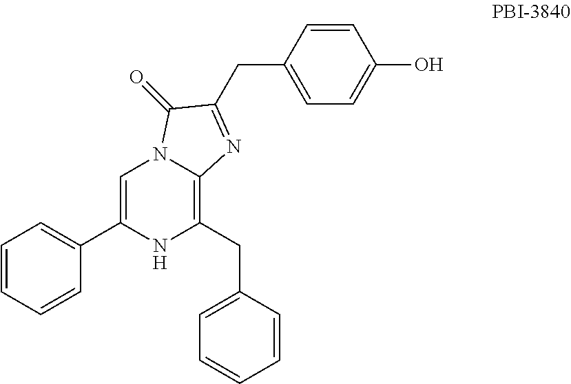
C1=C(C2=CC=CC=C2)NC(CC2=CC=CC=C2)=C2N1C(=O)C(CC1=CC=C(O)C=C1)=N2
